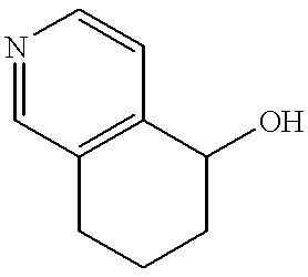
N1=CC2=C(C=C1)C(O)CCC2
